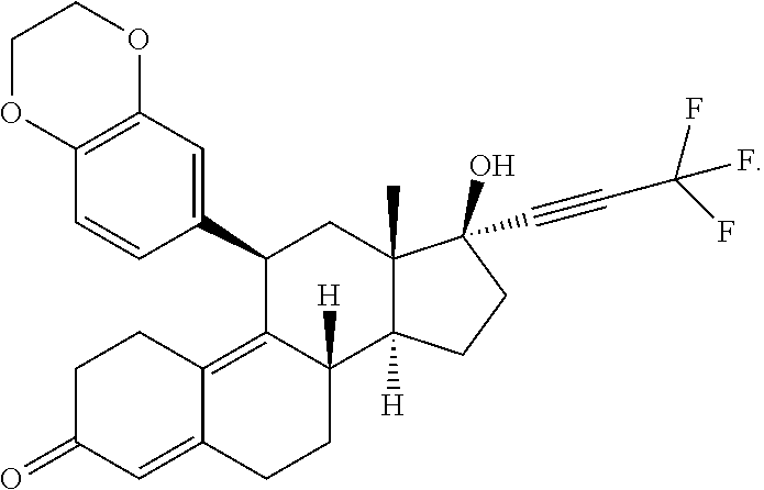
C1=CC2=C(C=C1C1CC3(C)C([H])(C4([H])CCC5=CC(=O)CCC5=C14)CCC3(O)C#CC(F)(F)F)OCCO2
